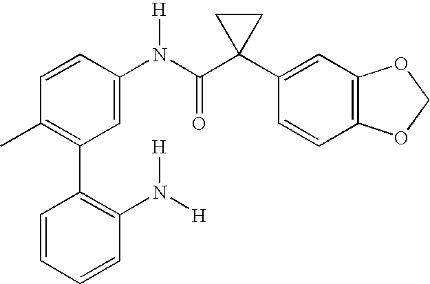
C1(N(C(C2(C3=CC4=C(C=C3)OCO4)CC2)=O)[H])=CC(C2=C(N([H])[H])C=CC=C2)=C(C)C=C1
